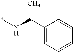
C1(C(N*)C)=CC=CC=C1
